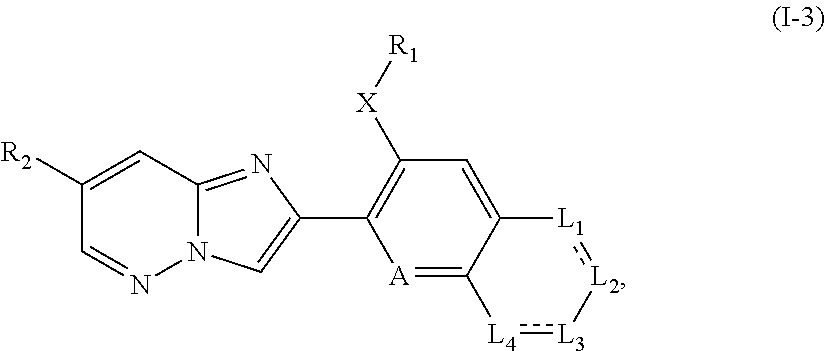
[A]1=C2C(=CC([X][R1])=C1C1=CN3C(=N1)C=C([R2])C=N3)[L1]:[L2][L3]:[L4]2
